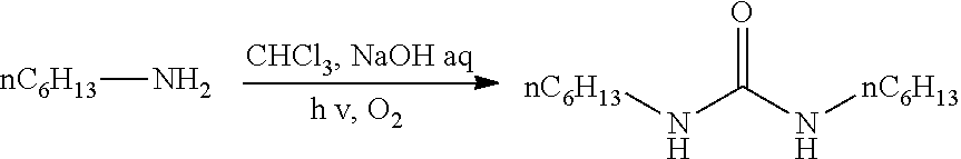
[nC6H13]N.[nC6H13]NC(N[nC6H13])=O
